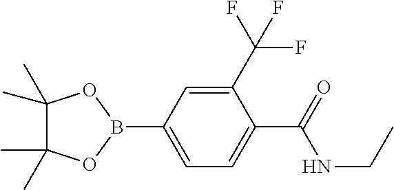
C1(B2OC(C)(C)C(C)(C)O2)=CC=C(C(=O)NCC)C(C(F)(F)F)=C1
